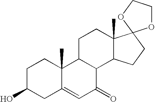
C1C(O)CC2=CC(=O)C3C(C2(C)C1)CCC1(C)C3CCC12OCCO2
